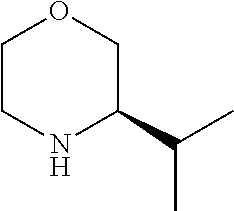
C1CNC(C(C)C)CO1
